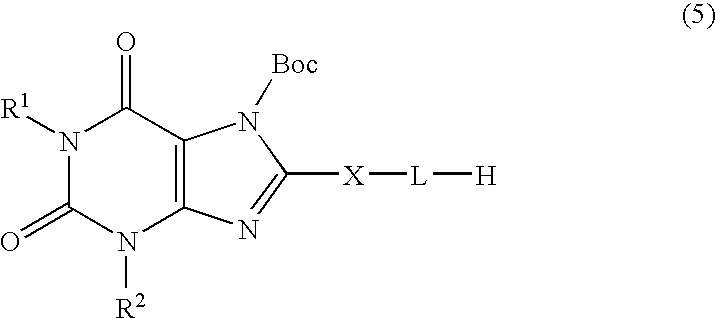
N1([R1])C(=O)N([R2])C2=C(C1=O)N([Boc])C([X][L][H])=N2
